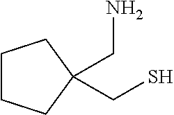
C1CCC(CS)(CN)C1
